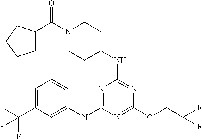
N1=C(NC2CCN(C(=O)C3CCCC3)CC2)N=C(NC2=CC(C(F)(F)F)=CC=C2)N=C1OCC(F)(F)F
